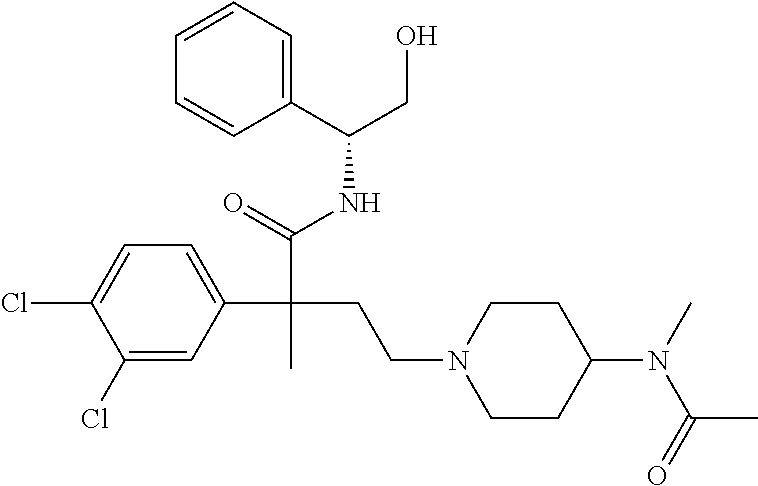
C1(Cl)=CC(C(C(=O)NC(CO)C2=CC=CC=C2)(CCN2CCC(N(C)C(=O)C)CC2)C)=CC=C1Cl
